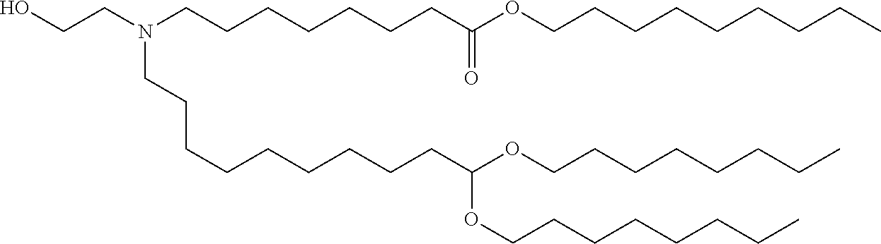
OCCN(CCCCCCCC(OCCCCCCCCC)=O)CCCCCCCCCC(OCCCCCCCC)OCCCCCCCC
